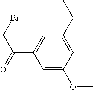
C1=C(OC)C=C(C(C)C)C=C1C(=O)CBr
